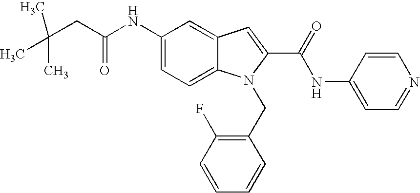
C(C(NC1=CC=C2C(=C1)C=C(C(NC1=CC=NC=C1)=O)N2CC1=C(F)C=CC=C1)=O)C(C)(C)C
